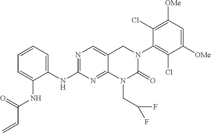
C1(NC2=CC=CC=C2NC(=O)C=C)=NC=C2C(=N1)N(CC(F)F)C(=O)N(C1=C(Cl)C([OMe])=CC([OMe])=C1Cl)C2
